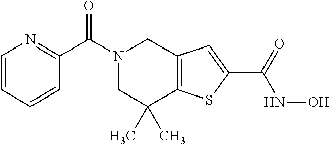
N1(C(C2=NC=CC=C2)=O)CC(C)(C)C2=C(C1)C=C(C(=O)NO)S2
